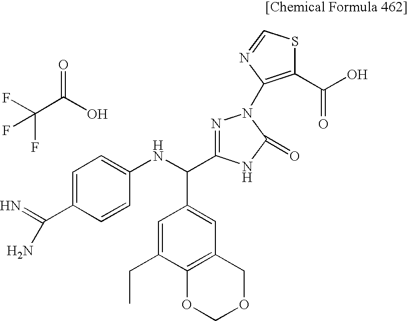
N1=C(C(NC2=CC=C(C(N)=N)C=C2)C2=CC3=C(C(CC)=C2)OCOC3)NC(=O)N1C1=C(C(O)=O)SC=N1.O=C(O)C(F)(F)F
